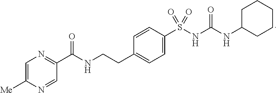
C1=C([Me])N=CC(C(NCCC2=CC=C(S(NC(NC3CCCCC3)=O)(=O)=O)C=C2)=O)=N1
